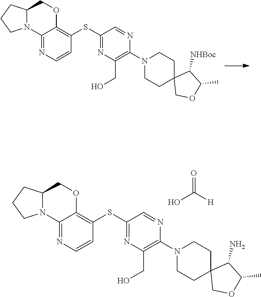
C12N(C3=NC=CC(SC4=NC(CO)=C(N5CCC6(CC5)COC(C)C6[NHBoc])N=C4)=C3OC1)CCC2.C12N(C3=NC=CC(SC4=NC(CO)=C(N5CCC6(CC5)COC(C)C6N)N=C4)=C3OC1)CCC2.OC([H])=O
